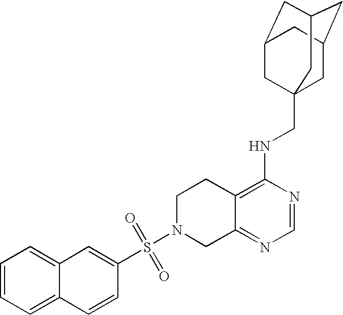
S(N1CC2=NC=NC(NCC34CC5CC(CC(C3)C5)C4)=C2CC1)(=O)(=O)C1=CC2=CC=CC=C2C=C1
